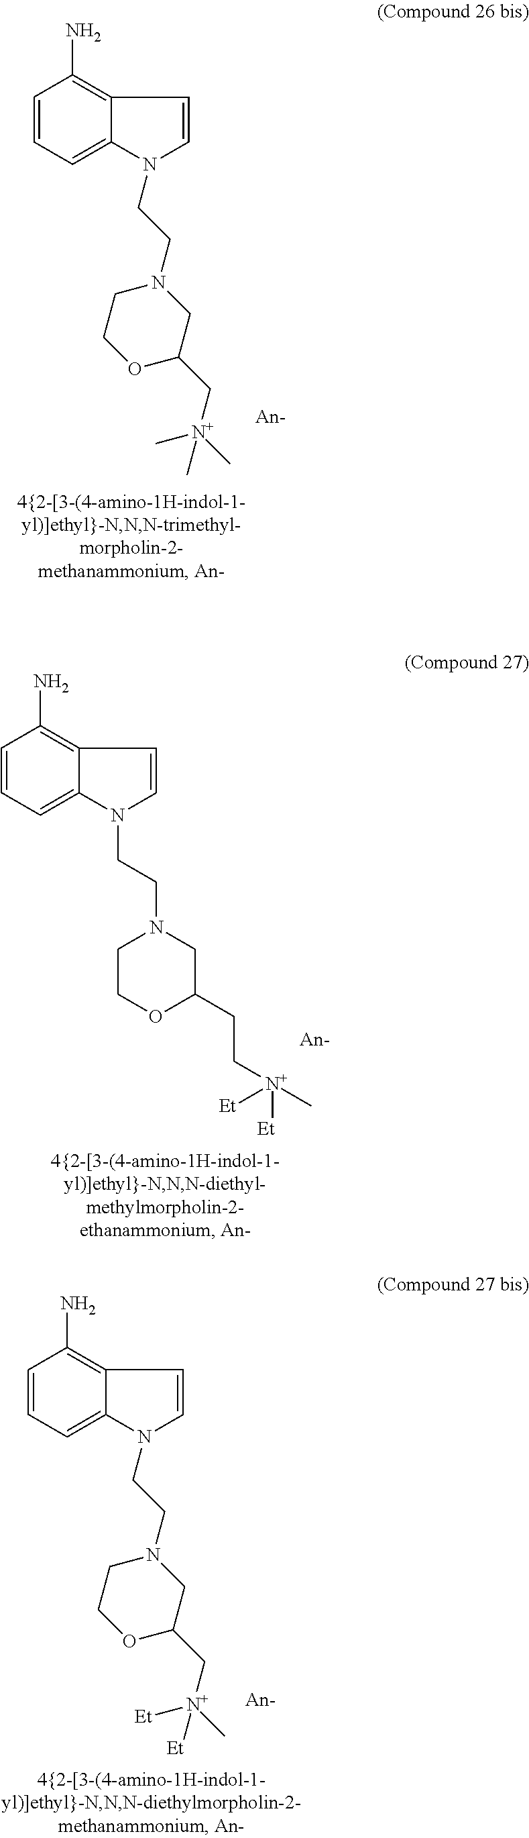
C12=C(N)C=CC=C1N(CCN1CCOC(C[N+](C)(C)C)C1)C=C2.C12=C(N)C=CC=C1N(CCN1CCOC(CC[N+]([Et])(C)[Et])C1)C=C2.C12=C(N)C=CC=C1N(CCN1CCOC(C[N+]([Et])(C)[Et])C1)C=C2
